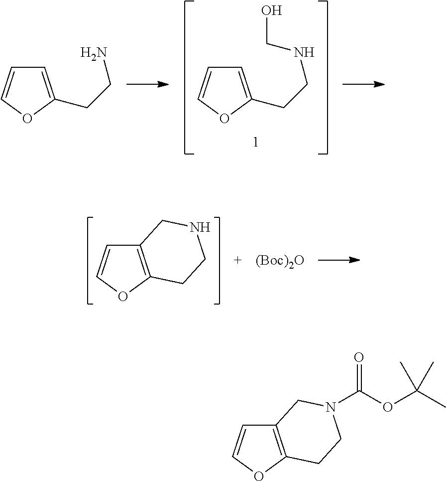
C1=C(CCNCO)OC=C1.C1=C(CCN)OC=C1.C12=C(OC=C1)CCNC2.[(Boc)2O].C12=C(OC=C1)CCN(C(OC(C)(C)C)=O)C2
